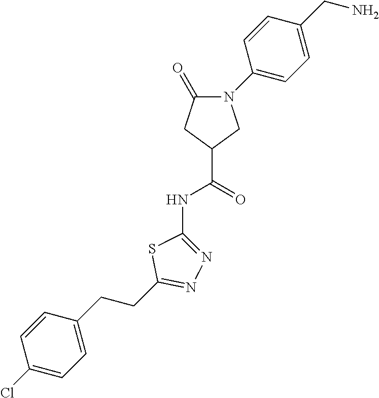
C1=C(CCC2=NN=C(NC(=O)C3CN(C4=CC=C(CN)C=C4)C(=O)C3)S2)C=CC(Cl)=C1
